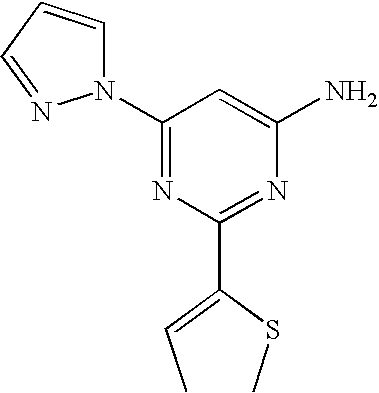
C1(N2C=CC=N2)=NC(C(=CC)SC)=NC(N)=C1
